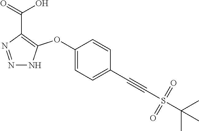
C1(OC2=C(C(=O)O)N=NN2)=CC=C(C#CS(C(C)(C)C)(=O)=O)C=C1
